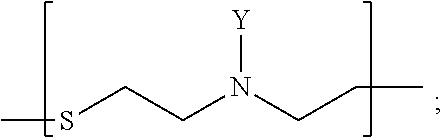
S(CCN(CCC)[Y])C
